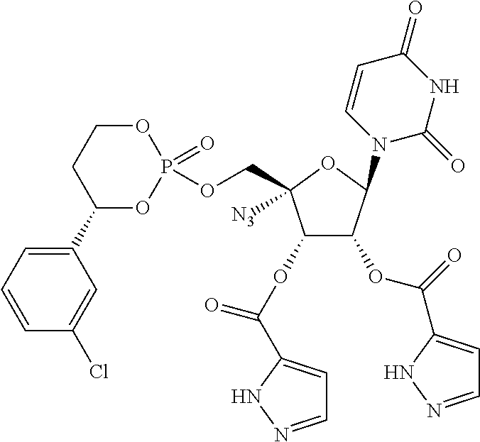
C1(OC(C2=CC=NN2)=O)C(OC(C2=CC=NN2)=O)C(N2C=CC(=O)NC2=O)OC1(COP1(=O)OCCC(C2=CC=CC(Cl)=C2)O1)[N3]
